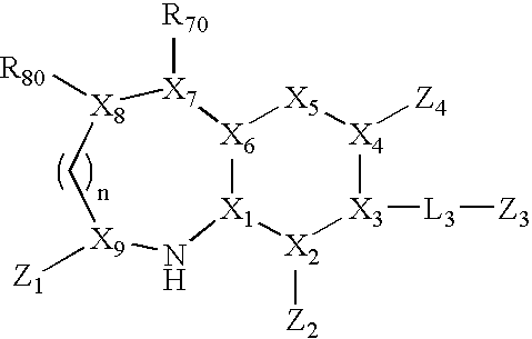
[X6]12[X1]([X2]([Z2])[X3]([L3][Z3])[X4]([Z4])[X5]1)N[X9]([Z1])C[X8]([R80])[X7]2[R70]
